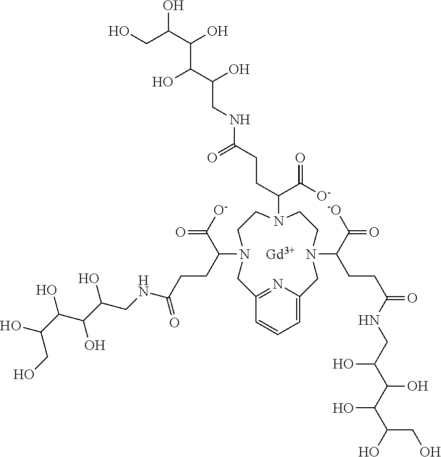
C12=NC(=CC=C1)CN(C(C([-O])=O)CCC(=O)NCC(C(C(C(O)CO)O)O)O)CCN(C(CCC(NCC(C(O)C(O)C(CO)O)O)=O)C([O-])=O)CCN(C(CCC(NCC(C(O)C(C(CO)O)O)O)=O)C([O-])=O)C2.[Gd]
